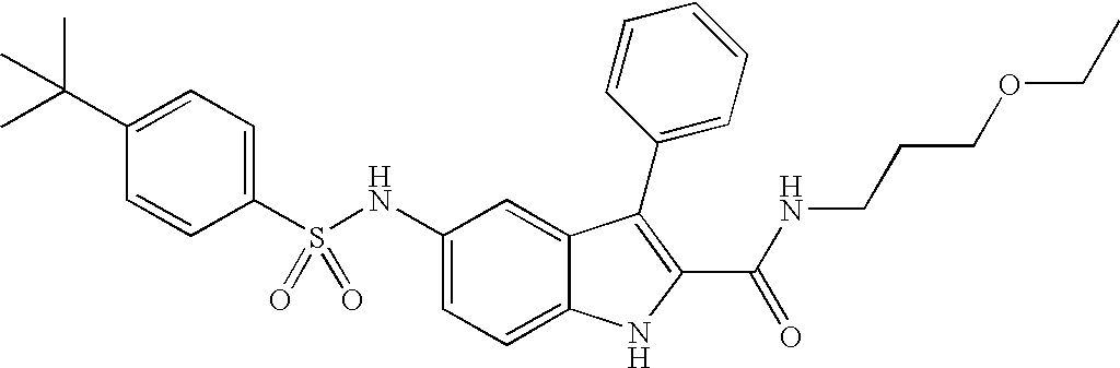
C1(C(C)(C)C)=CC=C(S(NC2=CC=C3C(=C2)C(C2=CC=CC=C2)=C(C(NCCCOCC)=O)N3)(=O)=O)C=C1
